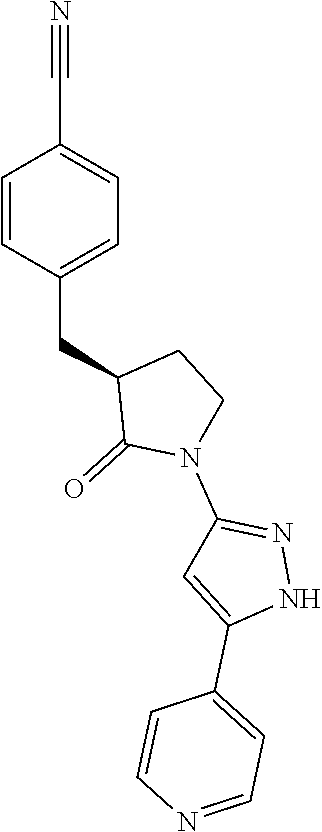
C1=CC(CC2C(=O)N(C3=NNC(C4=CC=NC=C4)=C3)CC2)=CC=C1C#N
